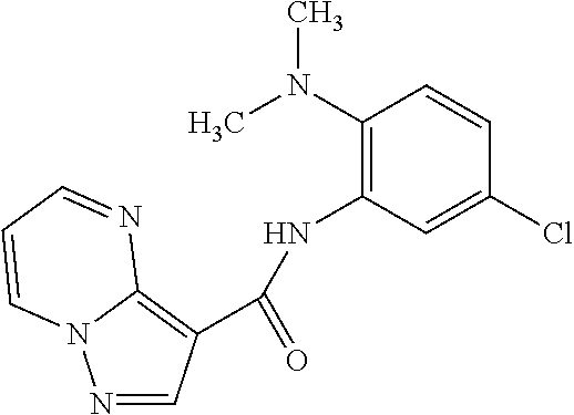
N1=CC(C(=O)NC2=C(N(C)C)C=CC(Cl)=C2)=C2N1C=CC=N2
